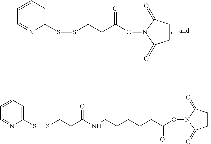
N1(OC(CCCCCNC(CCSSC2=CC=CC=N2)=O)=O)C(=O)CCC1=O.C(C(=O)ON1C(=O)CCC1=O)CSSC1=CC=CC=N1
